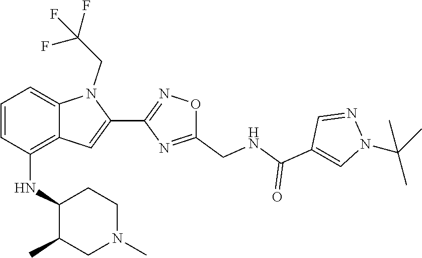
N1=CC(C(=O)NCC2=NC(C3=CC4=C(NC5C(C)CN(C)CC5)C=CC=C4N3CC(F)(F)F)=NO2)=CN1C(C)(C)C
